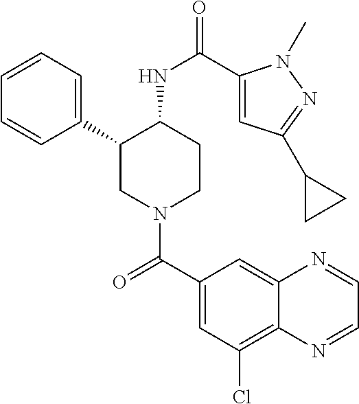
C1=CC=C(C2CN(C(C3=CC(Cl)=C4C(=C3)N=CC=N4)=O)CCC2NC(=O)C2=CC(C3CC3)=NN2C)C=C1
